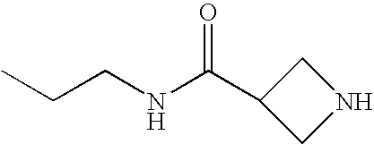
C(CNC(C1CNC1)=O)C
